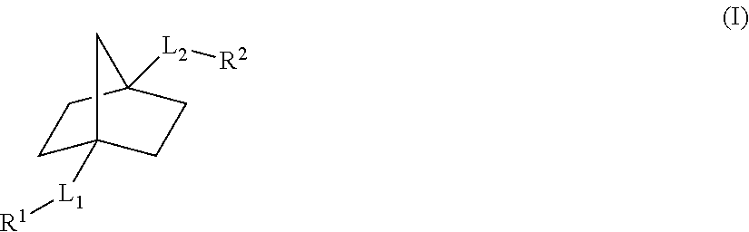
C1C2([L1][R1])CCC([L2][R2])(C1)C2
